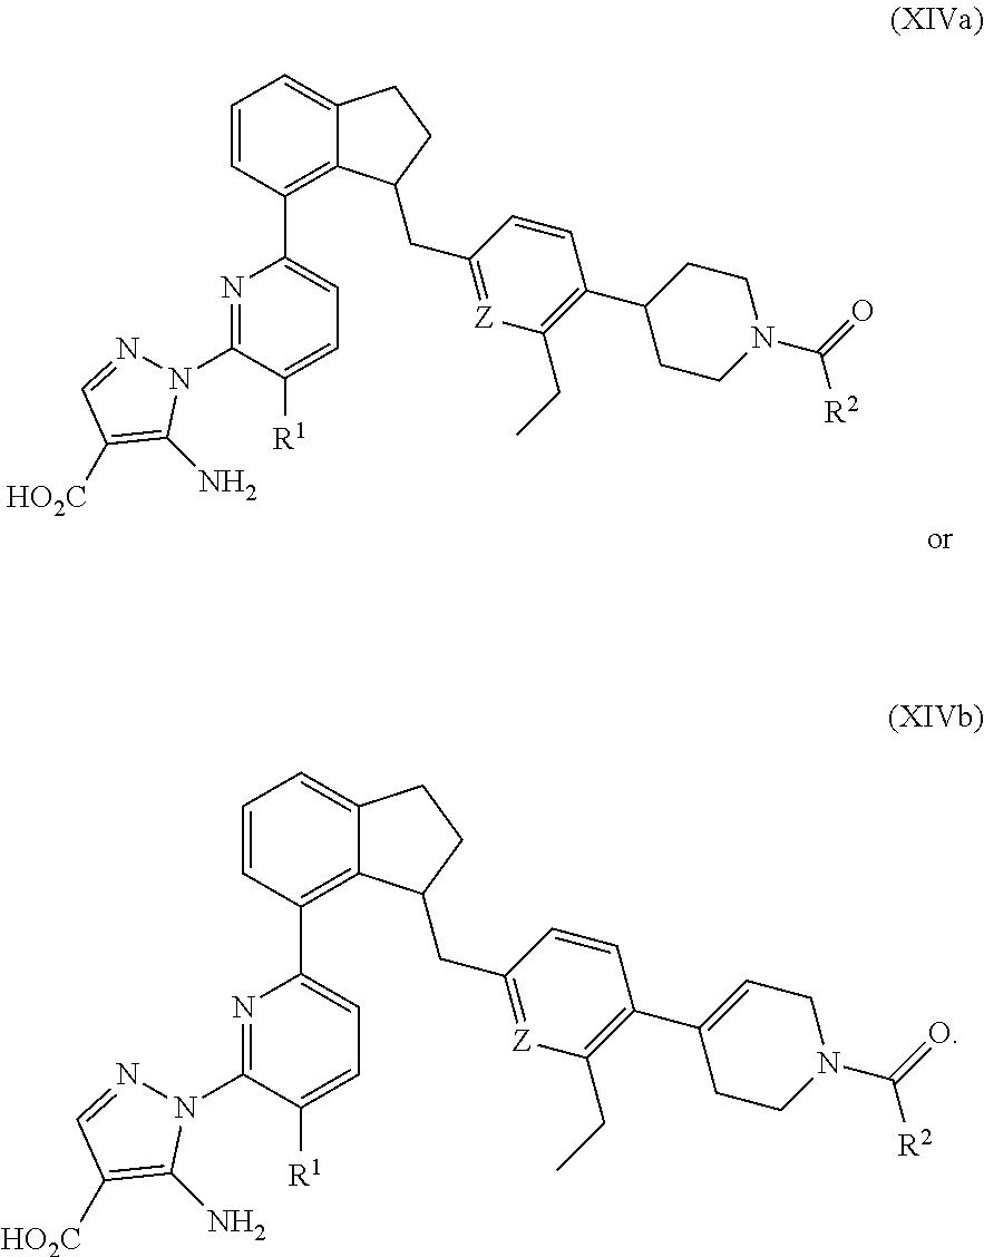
C1=CC(C2=CC=C([R1])C(N3N=CC([HO2C])=C3N)=N2)=C2C(=C1)CCC2CC1=[Z]C(CC)=C(C2CCN(C([R2])=O)CC2)C=C1.C1=CC(C2=CC=C([R1])C(N3N=CC([HO2C])=C3N)=N2)=C2C(=C1)CCC2CC1=[Z]C(CC)=C(C2=CCN(C([R2])=O)CC2)C=C1
